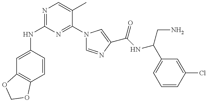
N(C1=NC=C(C)C(N2C=NC(C(=O)NC(C3=CC=CC(Cl)=C3)CN)=C2)=N1)C1=CC2=C(C=C1)OCO2
